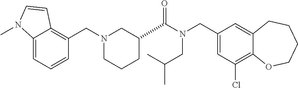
C1(CN(C(=O)C2CCCN(CC3=C4C(=CC=C3)N(C)C=C4)C2)CC(C)C)=CC(Cl)=C2C(=C1)CCCCO2
